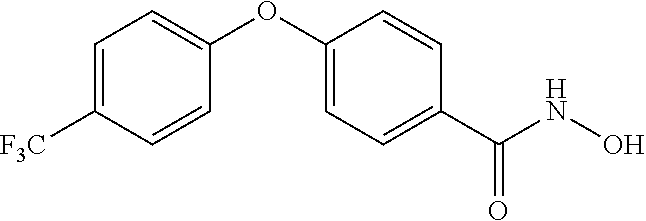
C1=C([F3C])C=CC(OC2=CC=C(C(NO)=O)C=C2)=C1
